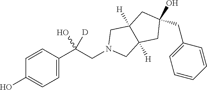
C1=C(C(CN2CC3([H])C([H])(C2)CC(CC2=CC=CC=C2)(O)C3)(O)[D])C=CC(O)=C1
